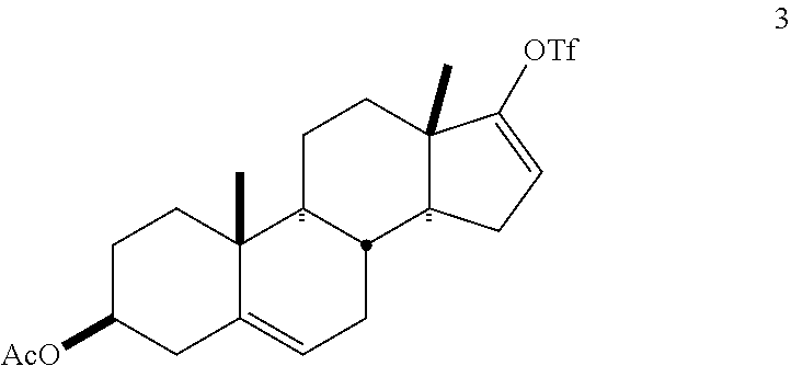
C1C([AcO])CC2=CCC3C(C2(C)C1)CCC1(C)C([OTf])=CCC13
